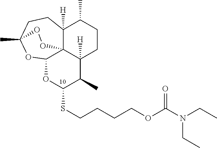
O1C(SCCCCOC(N(CC)CC)=O)C(C)C2([H])C34C([H])(C(C)CC2)CCC(C)(OC13)OO4
